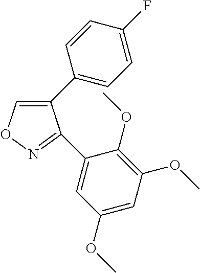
C1(C2=CC=C(F)C=C2)=CON=C1C1=CC(OC)=CC(OC)=C1OC
